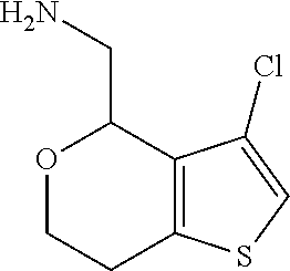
O1CCC2=C(C(Cl)=CS2)C1CN
